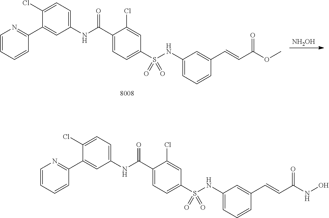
C1=CC=CC(C2=CC(NC(C3=CC=C(S(NC4=CC=CC(C=CC(OC)=O)=C4)(=O)=O)C=C3Cl)=O)=CC=C2Cl)=N1.[NH2OH].C1=CC=CC(C2=CC(NC(C3=CC=C(S(NC4=CC=CC(C=CC(NO)=O)=C4)(=O)=O)C=C3Cl)=O)=CC=C2Cl)=N1
